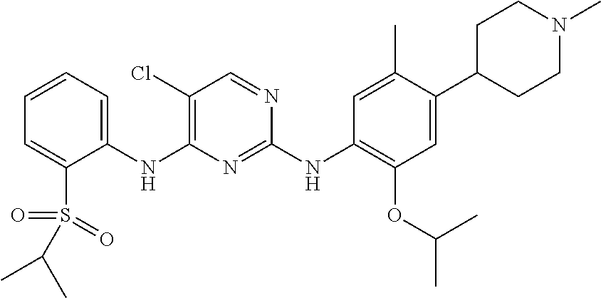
C1(NC2=C(Cl)C=NC(NC3=C(OC(C)C)C=C(C4CCN(C)CC4)C(C)=C3)=N2)=CC=CC=C1S(=O)(=O)C(C)C
